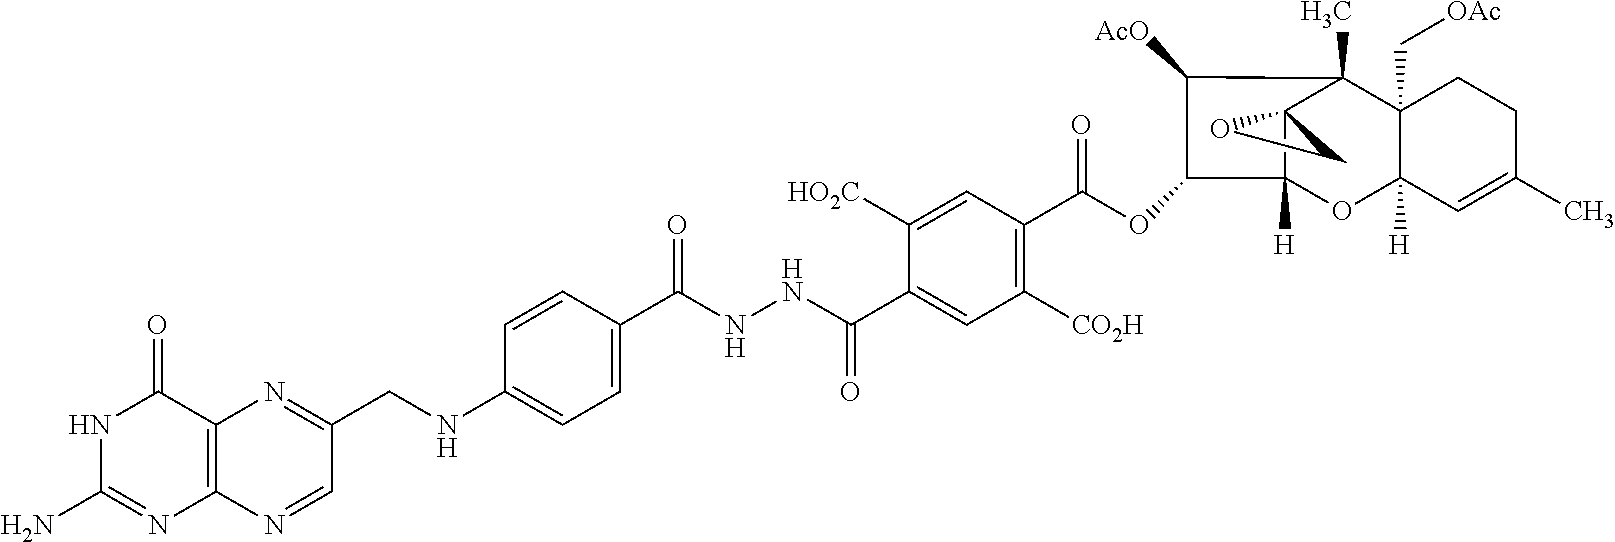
N1C(N)=NC2=C(C1=O)N=C(CNC1=CC=C(C(=O)NNC(=O)C3=CC([CO2H])=C(C(=O)OC4C5([H])C6(C(C)(C7(C[OAc])C([H])(O5)C=C(C)CC7)C4[AcO])OC6)C=C3[HO2C])C=C1)C=N2
